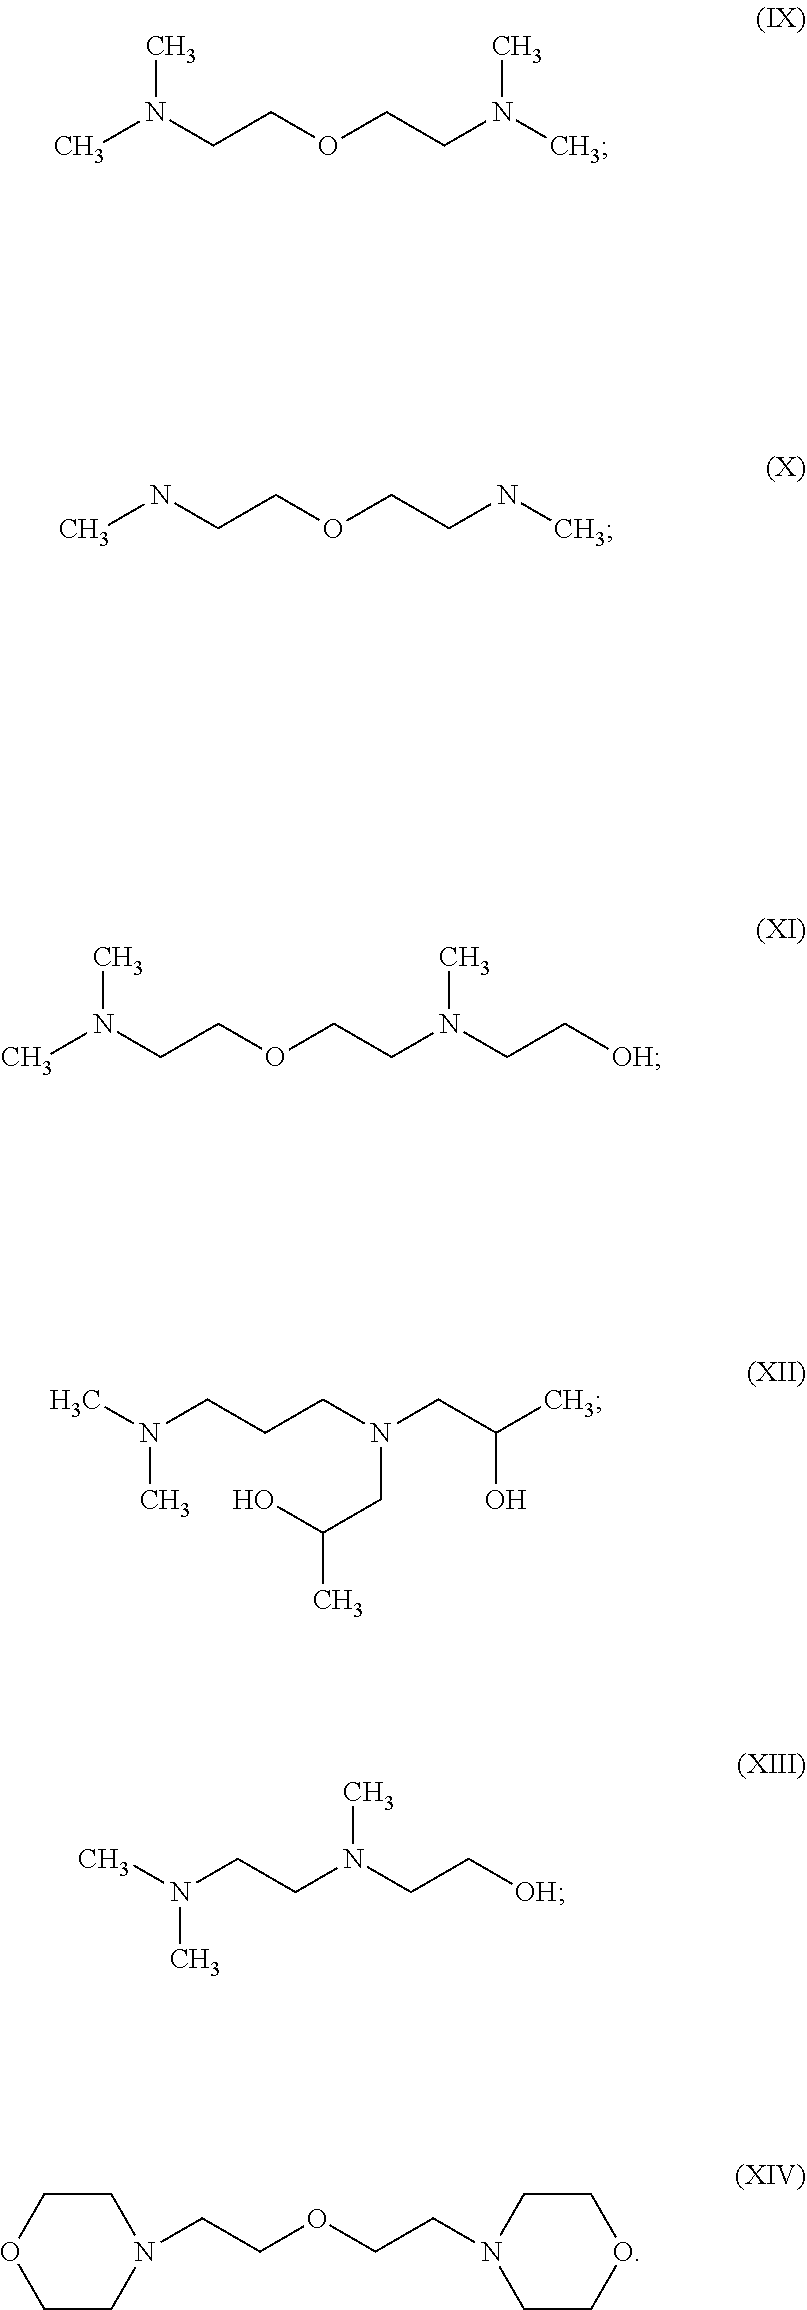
CN(CCOCCN(C)C)C.CNCCOCCNC.CN(CCOCCN(CC[OH])C)C.CN(CCCN(CC(C)O)CC(O)C)C.CN(CCN(CC[OH])C)C.C1CN(CCOCCN2CCOCC2)CCO1
